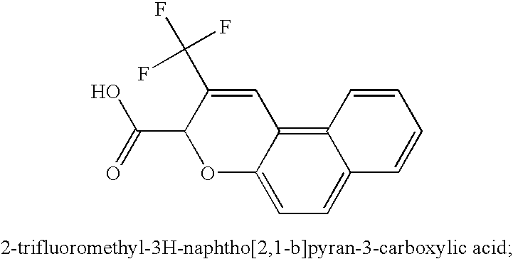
C1=C(C(F)(F)F)C(C(O)=O)OC2=CC=C3C(=C12)C=CC=C3
